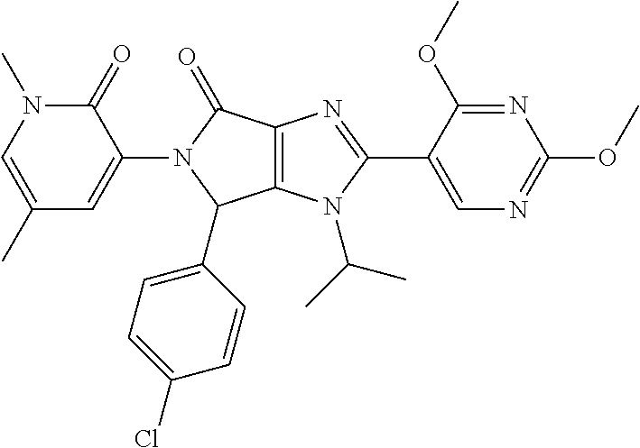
C1(C)=CN(C)C(=O)C(N2C(C3=CC=C(Cl)C=C3)C3=C(C2=O)N=C(C2=CN=C(OC)N=C2OC)N3C(C)C)=C1
